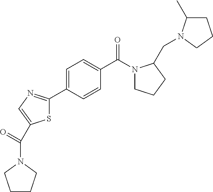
C1(C2=NC=C(C(=O)N3CCCC3)S2)=CC=C(C(N2CCCC2CN2C(C)CCC2)=O)C=C1
